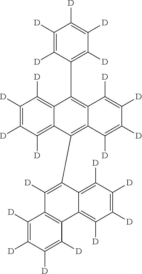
C1([D])=C([D])C([D])=C([D])C([D])=C1C1=C2C(=C(C3=C([D])C4=C(C5=C([D])C([D])=C([D])C([D])=C35)C([D])=C([D])C([D])=C4[D])C3=C([D])C([D])=C([D])C([D])=C31)C([D])=C([D])C([D])=C2[D]
